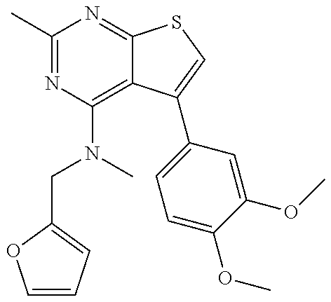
C1=CC=C(CN(C2=C3C(=NC(C)=N2)SC=C3C2=CC=C(OC)C(OC)=C2)C)O1
